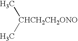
C[CHCH2CH2ONO]C
